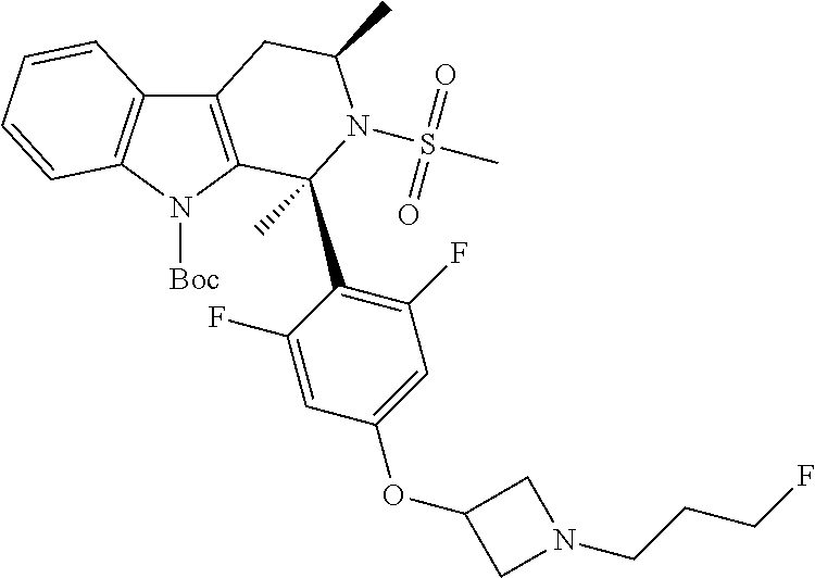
C12=C(N([Boc])C3=C1C=CC=C3)C(C1=C(F)C=C(OC3CN(CCCF)C3)C=C1F)(C)N(S(C)(=O)=O)C(C)C2
